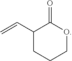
C1(C=C)CCCOC1=O
